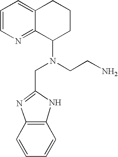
N1=C2C(=CC=C1)CCCC2N(CC1=NC2=C(N1)C=CC=C2)CCN
